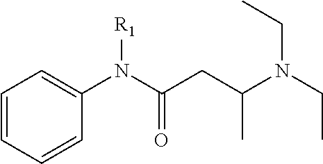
C1=CC=CC(N(C(CC(N(CC)CC)C)=O)[R1])=C1
